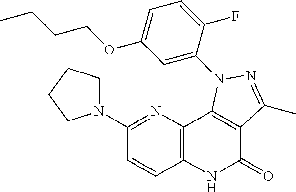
N1(C2=NC3=C(C=C2)NC(=O)C2=C3N(C3=CC(OCCCC)=CC=C3F)N=C2C)CCCC1
